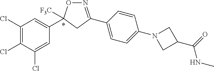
C1(Cl)=C(Cl)C(Cl)=CC(C2([F3C])ON=C(C3=CC=C(N4CC(C(=O)NC)C4)C=C3)C2)=C1
